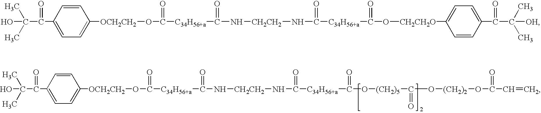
C1(C(C(O)(C)C)=O)=CC=C([OCH2CH2]OC(=O)[C34H56+a]C(N[CH2CH2]NC([C34H56+a]C(O[(CH2)5]C(=O)O[(CH2)2]OC(C=C)=O)=O)=O)=O)C=C1.C1(C(C(O)(C)C)=O)=CC=C([OCH2CH2]OC(=O)[C34H56+a]C(N[CH2CH2]NC([C34H56+a]C(O[CH2CH2O]C2=CC=C(C(C([OH])(C)C)=O)C=C2)=O)=O)=O)C=C1
